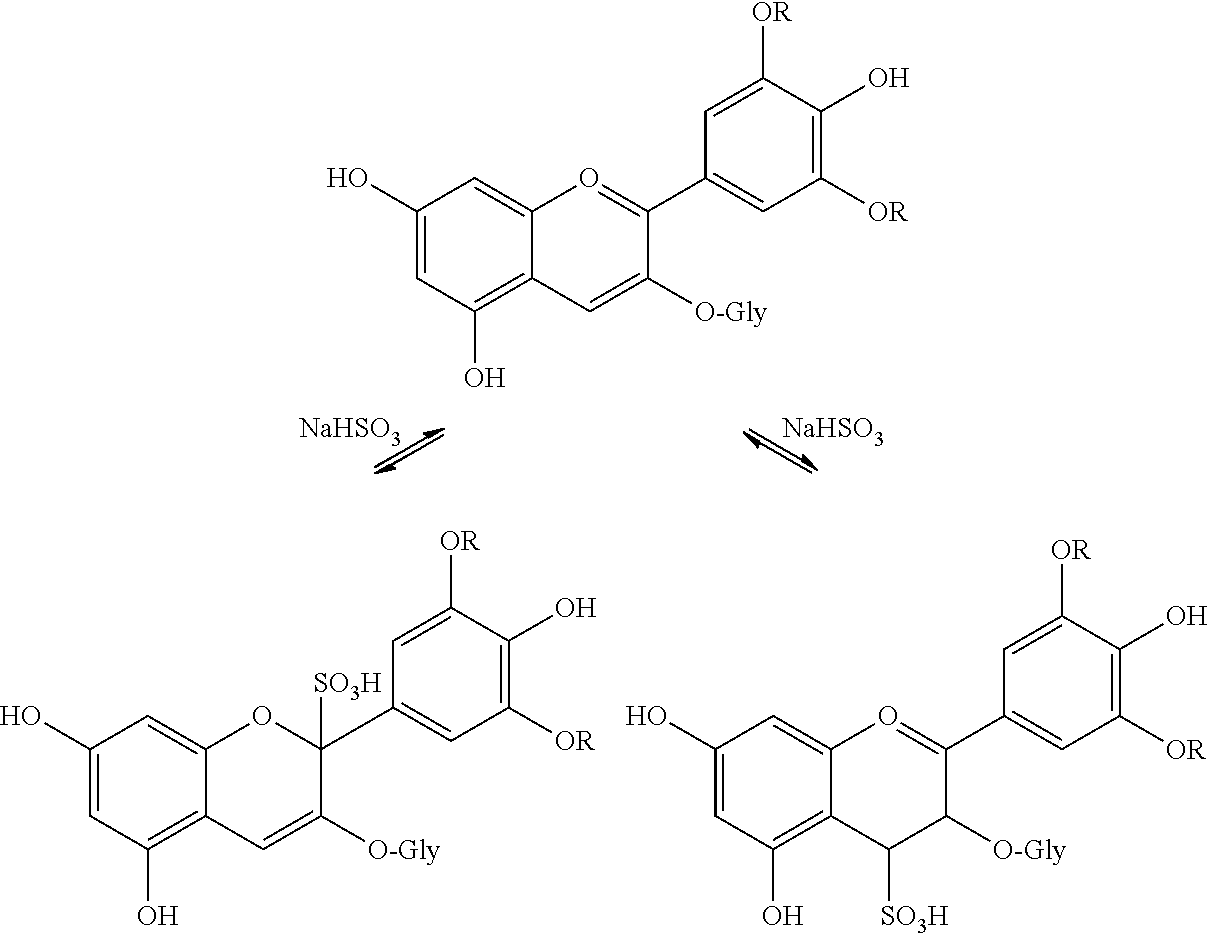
[NaHSO3].[NaHSO3].C1(O)=CC(O)=C2C(=C1)O=C(C1=CC([OR])=C(O)C([OR])=C1)C([O-Gly])=C2.C1(O)=CC(O)=C2C(=C1)O=C(C1=CC([OR])=C(O)C([OR])=C1)C([O-Gly])C2[SO3H].C1(O)=CC(O)=C2C(=C1)OC([SO3H])(C1=CC([OR])=C(O)C([OR])=C1)C([O-Gly])=C2
